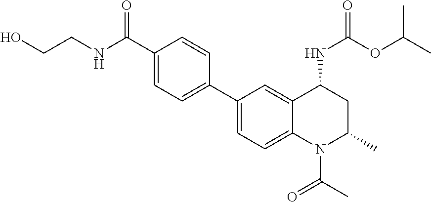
C1(C2=CC=C3C(=C2)C(NC(=O)OC(C)C)CC(C)N3C(C)=O)=CC=C(C(NCCO)=O)C=C1
